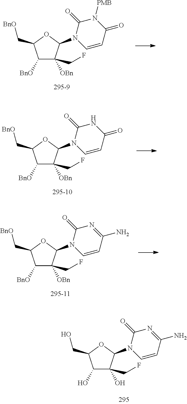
C1([BnO])C(CF)([OBn])C(N2C=CC(=O)NC2=O)OC1C[BnO].C1([BnO])C(CF)([OBn])C(N2C=CC(N)=NC2=O)OC1C[BnO].C1(O)C(CF)(O)C(N2C=CC(N)=NC2=O)OC1CO.C1([BnO])C(CF)([OBn])C(N2C=CC(=O)N([PMB])C2=O)OC1C[BnO]
